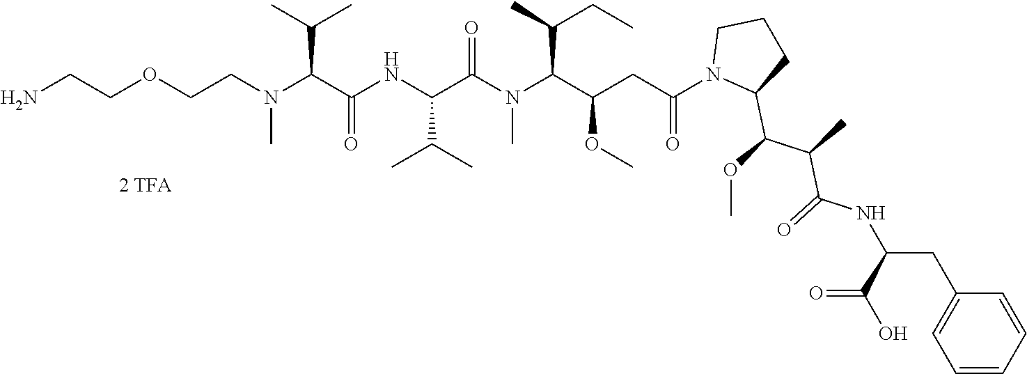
O(CCN(C(C(C)C)C(NC(C(=O)N(C(C(C)CC)C(CC(N1C(C(OC)C(C)C(=O)NC(CC2=CC=CC=C2)C(O)=O)CCC1)=O)OC)C)C(C)C)=O)C)CCN
